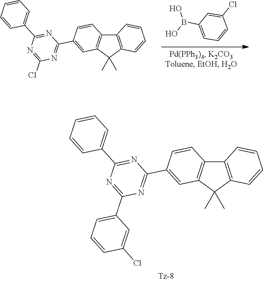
C1=C(Cl)C=CC=C1B(O)O.C1(Cl)=NC(C2=CC=CC=C2)=NC(C2=CC3=C(C4=C(C=CC=C4)C3(C)C)C=C2)=N1.C1(C2=CC=CC(Cl)=C2)=NC(C2=CC=CC=C2)=NC(C2=CC3=C(C4=C(C=CC=C4)C3(C)C)C=C2)=N1
